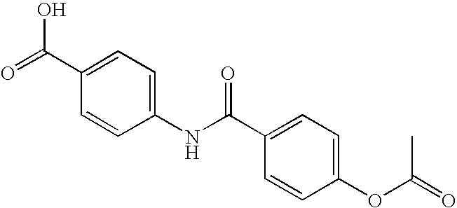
O=C(C1=CC=C(NC(C2=CC=C(OC(=O)C)C=C2)=O)C=C1)O
